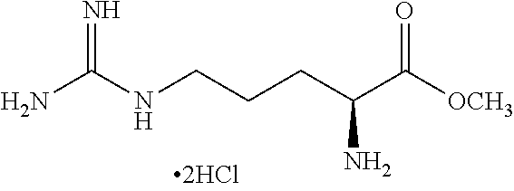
C(C(C([OCH3])=O)N)CCNC(N)=N
